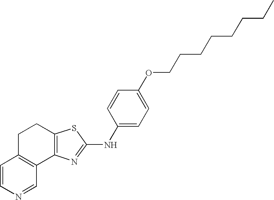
C12=C(N=C(NC3=CC=C(OCCCCCCCC)C=C3)S1)C1=C(CC2)C=CN=C1
